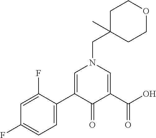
C1=C(C2=CN(CC3(C)CCOCC3)C=C(C(O)=O)C2=O)C(F)=CC(F)=C1
